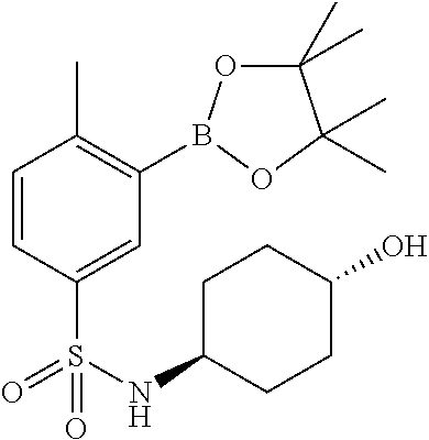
C1=CC(S(=O)(=O)NC2CCC(O)CC2)=CC(B2OC(C)(C)C(C)(C)O2)=C1C
